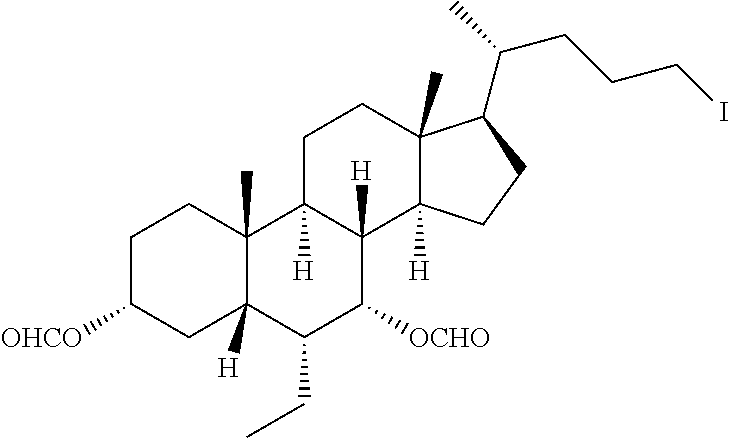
C1C([OHCO])CC2([H])C(C)(C1)C1([H])C([H])(C([OCHO])C2CC)C2([H])C(C)(CC1)C(C(CCCI)C)CC2
